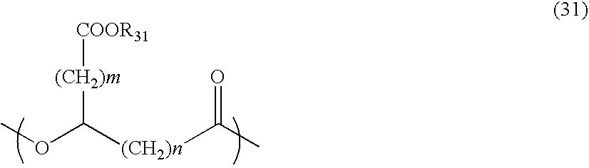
COC([(CH2)n]C(C)=O)[(CH2)m][COOR31]
